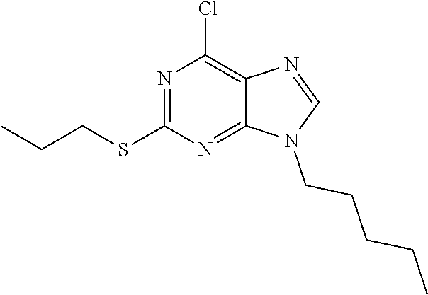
C1=NC2=C(Cl)N=C(SCCC)N=C2N1CCCCC
